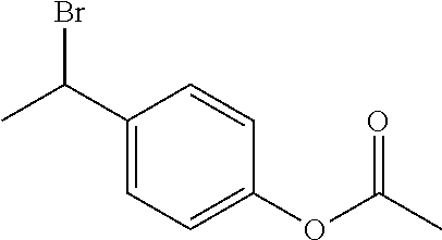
C1(C(C)Br)=CC=C(OC(C)=O)C=C1
